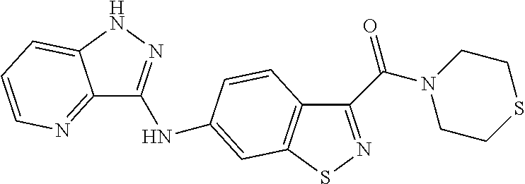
C12=NC=CC=C1NN=C2NC1=CC2=C(C(C(=O)N3CCSCC3)=NS2)C=C1
